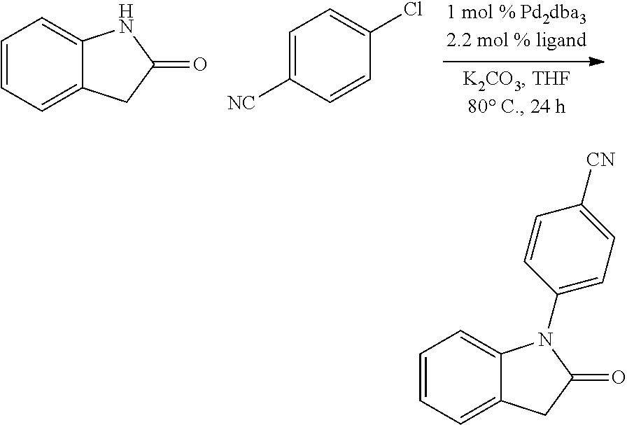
C1=CC=C2C(=C1)NC(=O)C2.C1=C([NC])C=CC(Cl)=C1.C1=CC=C2C(=C1)N(C1=CC=C([CN])C=C1)C(=O)C2
